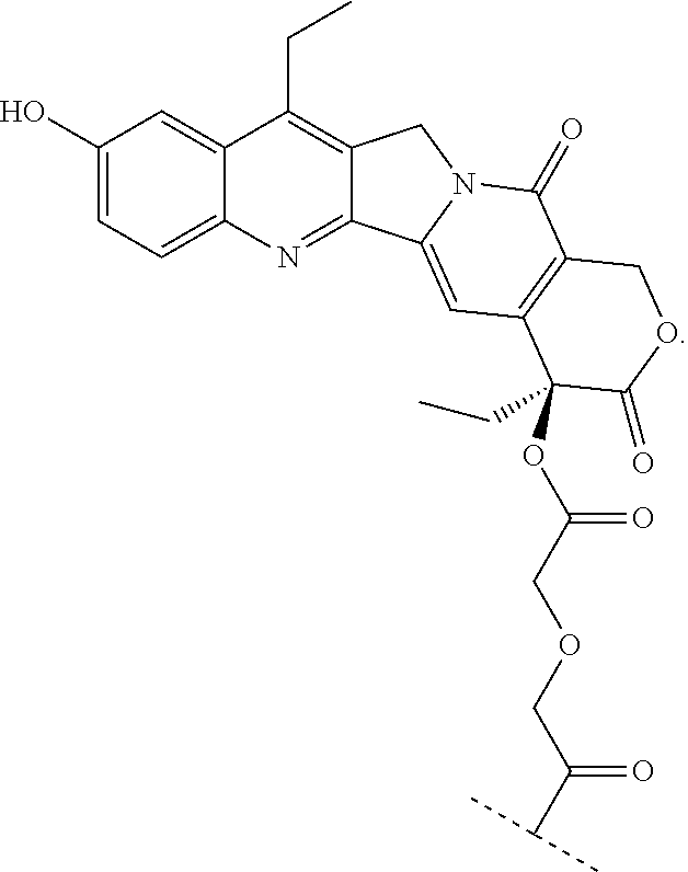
C1(O)=CC=C2C(=C1)C(CC)=C1C(=N2)C2=CC3=C(C(=O)N2C1)COC(=O)C3(OC(COCC(C(C)C)=O)=O)CC
